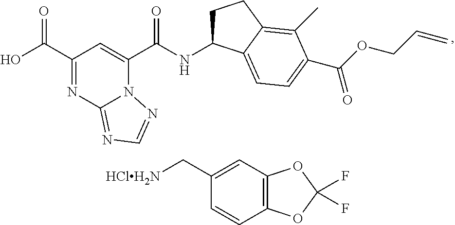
C1(C(=O)O)=NC2=NC=NN2C(C(=O)NC2CCC3=C(C)C(C(=O)OCC=C)=CC=C23)=C1.C1(C[HClH2N])=CC2=C(C=C1)OC(F)(F)O2
